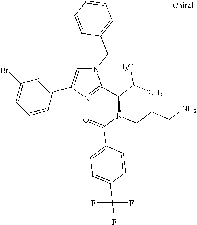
N1(CC2=CC=CC=C2)C=C(C2=CC(Br)=CC=C2)N=C1C(C(C)C)N(C(=O)C1=CC=C(C(F)(F)F)C=C1)CCCN
